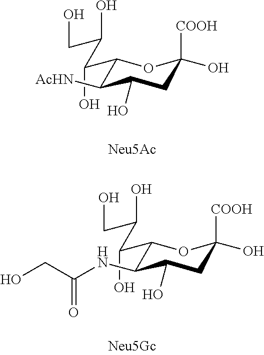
C1(C(O)C(CO)O)C([AcHN])C(O)CC([COOH])(O)O1.C1(C(O)C(CO)O)C(NC(CO)=O)C(O)CC([COOH])(O)O1
